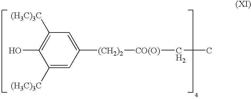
C1([(H3C)3C])=CC([(CH2)2][CO(O)]CC)=CC([(H3C)3C])=C1O
